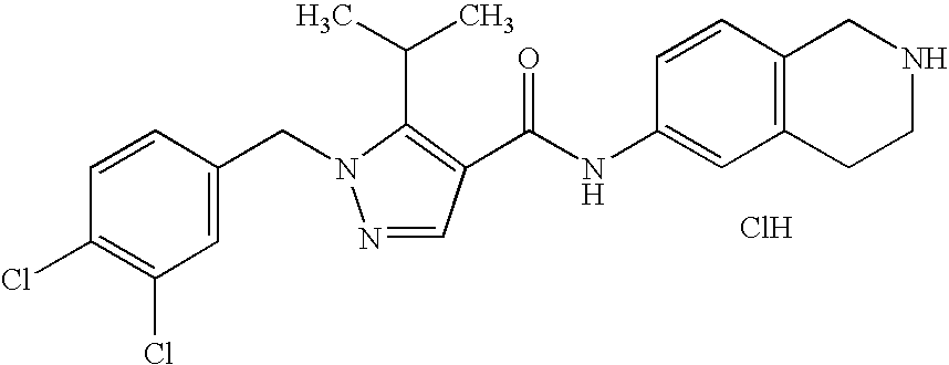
C1=CC(CN2N=CC(C(NC3=CC4=C(C=C3)CNCC4)=O)=C2C(C)C)=CC(Cl)=C1Cl.Cl
